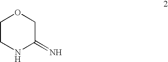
C1CNC(=N)CO1
